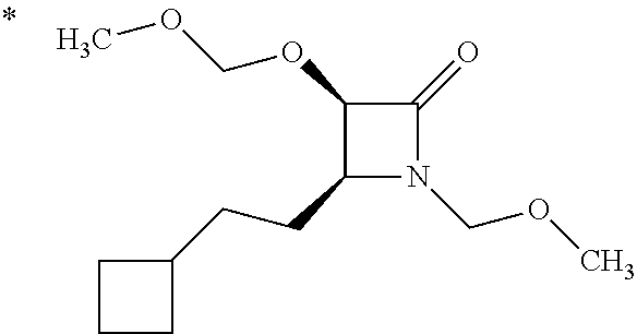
C1(CCC2CCC2)N(COC)C(=O)C1OCOC
